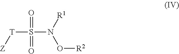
S(N(O[R2])[R1])(=O)(=O)[T][Z]
